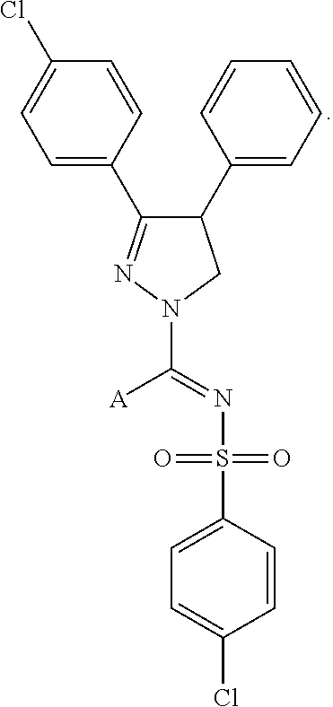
C1(C2=CC=CC=C2)C(C2=CC=C(Cl)C=C2)=NN(C(=NS(C2=CC=C(Cl)C=C2)(=O)=O)[A])C1
